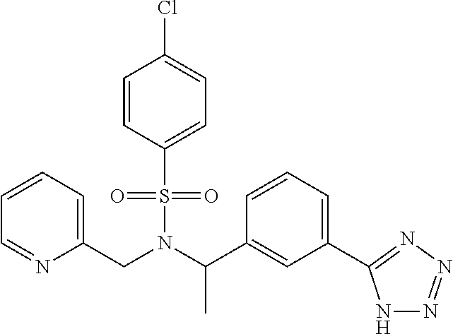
C(N(C(C1=CC(C2=NN=NN2)=CC=C1)C)S(=O)(=O)C1=CC=C(Cl)C=C1)C1=CC=CC=N1
